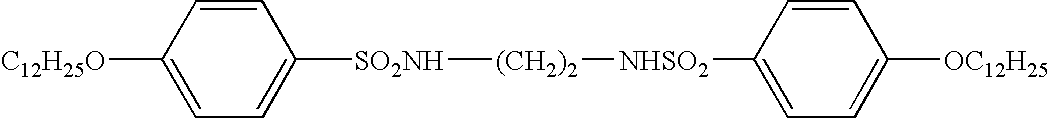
C1=CC([C12H25O])=CC=C1[SO2NH][(CH2)2][NHSO2]C1=CC=C([OC12H25])C=C1
